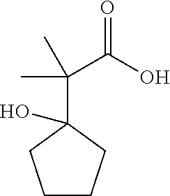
C1CCC(C(C(O)=O)(C)C)(O)C1
